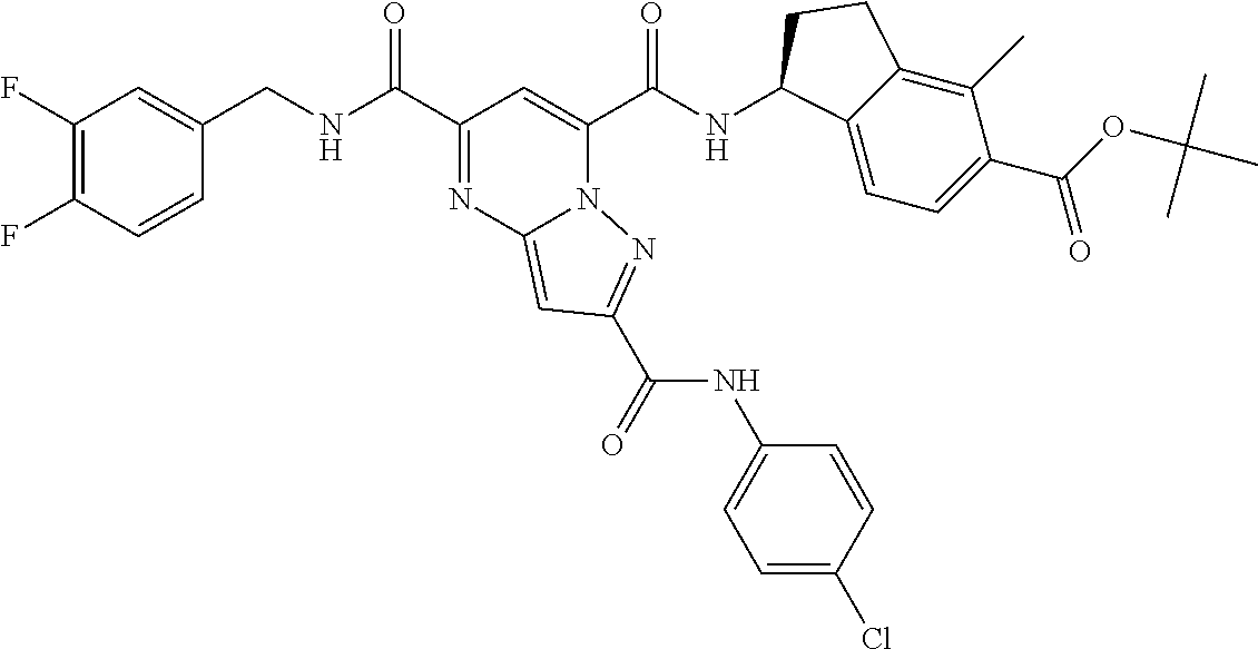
C1(F)=C(F)C=CC(CNC(=O)C2=NC3=CC(C(NC4=CC=C(Cl)C=C4)=O)=NN3C(C(NC3C4=CC=C(C(OC(C)(C)C)=O)C(C)=C4CC3)=O)=C2)=C1
